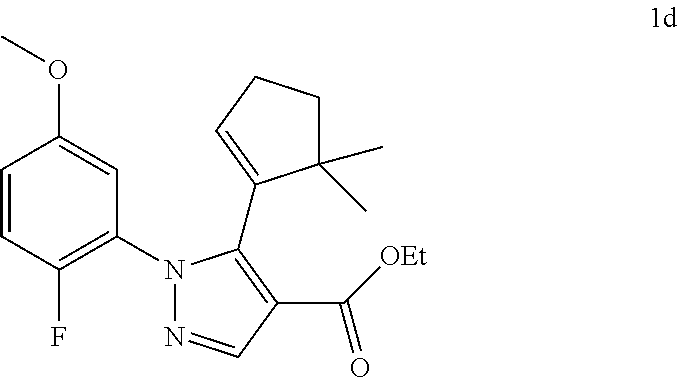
C1(N2N=CC(C([OEt])=O)=C2C2=CCCC2(C)C)=C(F)C=CC(OC)=C1
